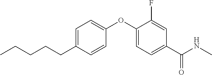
C1=C(CCCCC)C=CC(OC2=CC=C(C(NC)=O)C=C2F)=C1
